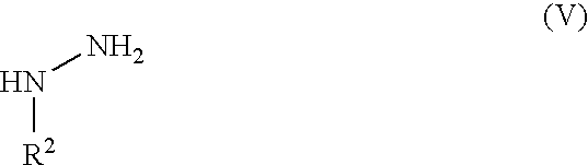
N([R2])N
